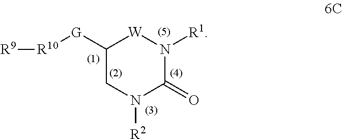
C1([G][R10][R9])CN([R2])C(=O)N([R1])[W]1
